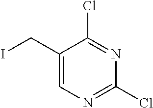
C1(CI)=CN=C(Cl)N=C1Cl
